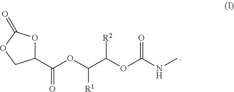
O1C(C(OC(C(OC(NC)=O)[R2])[R1])=O)COC1=O
